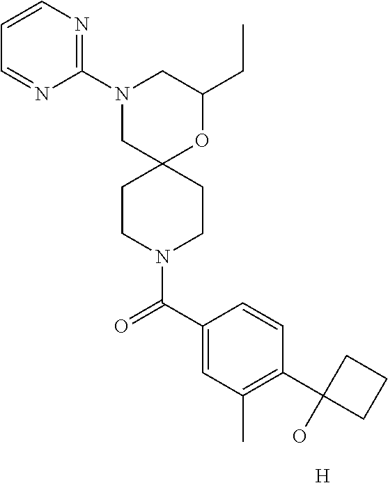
C1(CC)OC2(CN(C3=NC=CC=N3)C1)CCN(C(C1=CC(C)=C(C3(O)CCC3)C=C1)=O)CC2.[H]
